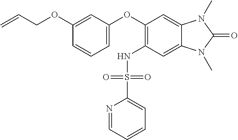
C(COC1=CC(OC2=C(NS(C3=CC=CC=N3)(=O)=O)C=C3C(=C2)N(C)C(=O)N3C)=CC=C1)=C
